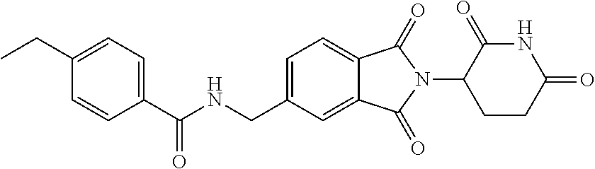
C(NCC1=CC=C2C(=C1)C(=O)N(C1CCC(=O)NC1=O)C2=O)(=O)C1=CC=C(CC)C=C1
